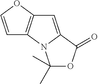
C1=COC2=C1N1C(=C2)C(=O)OC1(C)C
